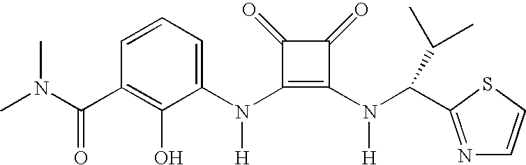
C(C1=C(O)C(N(C2=C(N(C(C3=NC=CS3)C(C)C)[H])C(=O)C2=O)[H])=CC=C1)(=O)N(C)C
